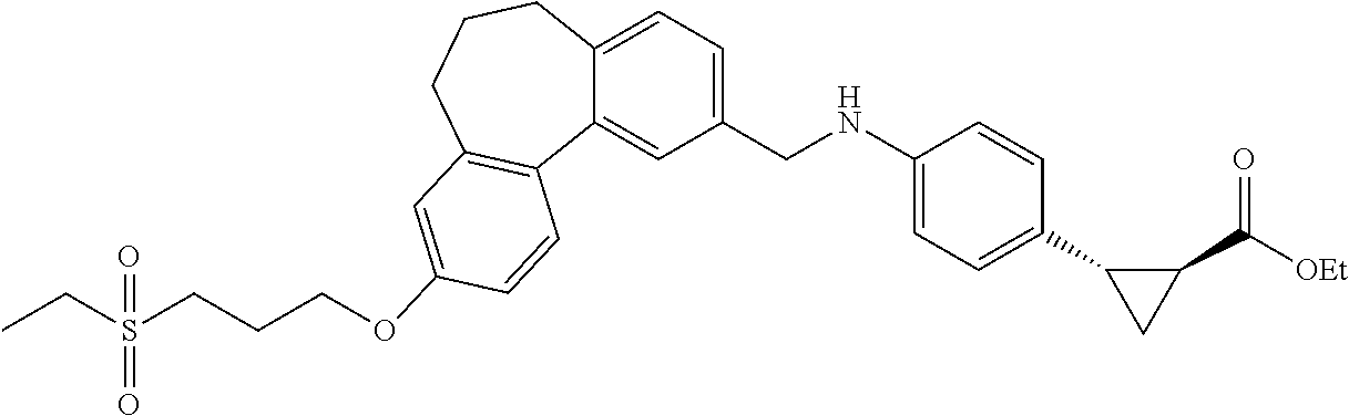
CCS(CCCOC1=CC2=C(C3=CC(CNC4=CC=C(C5C(C(=O)[OEt])C5)C=C4)=CC=C3CCC2)C=C1)(=O)=O
